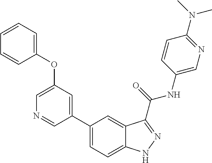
C1(OC2=CC=CC=C2)=CN=CC(C2=CC=C3C(=C2)C(C(NC2=CN=C(N(C)C)C=C2)=O)=NN3)=C1
